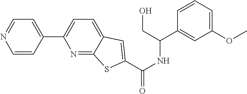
N1=C2C(=CC=C1C1=CC=NC=C1)C=C(C(NC(C1=CC(OC)=CC=C1)CO)=O)S2
